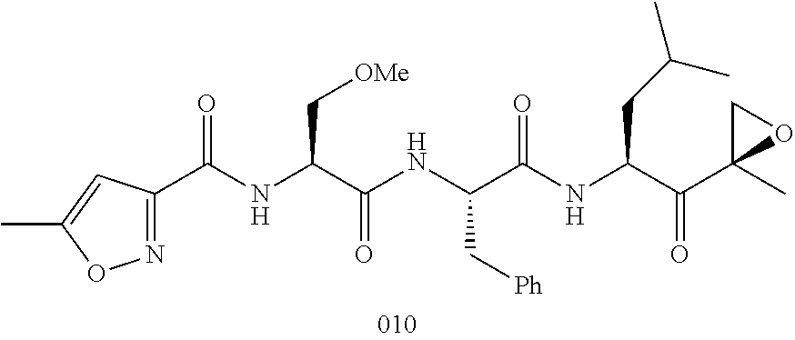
C(C(C(C1(C)OC1)=O)NC(C(NC(C(NC(C1=NOC(C)=C1)=O)C[OMe])=O)C[Ph])=O)C(C)C
